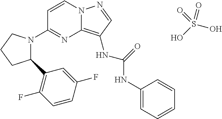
C1=CN2C(=C(NC(=O)NC3=CC=CC=C3)C=N2)N=C1N1C(C2=C(F)C=CC(F)=C2)CCC1.OS(O)(=O)=O
